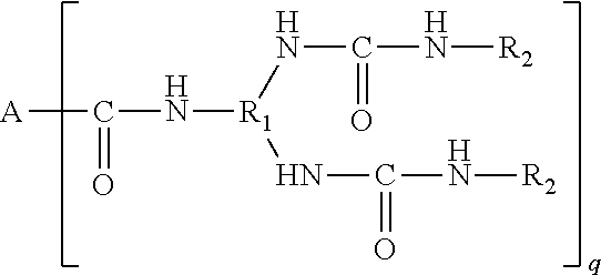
[A]C(=O)N[R1](NC(=O)N[R2])NC(=O)N[R2]
